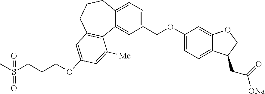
C1(COC2=CC=C3C(=C2)OCC3CC(=O)[ONa])=CC=C2C(=C1)C1=C(CCC2)C=C(OCCCS(C)(=O)=O)C=C1[Me]
